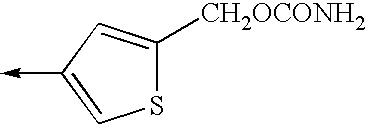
S1C([CH2OCONH2])=CC(->C)=C1
